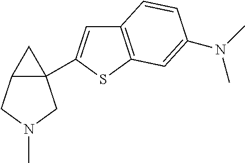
C12(C3=CC4=C(S3)C=C(N(C)C)C=C4)C(CN(C)C1)C2
